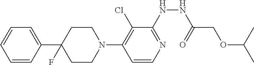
C1(C2=CC=CC=C2)(F)CCN(C2=C(Cl)C(NNC(=O)COC(C)C)=NC=C2)CC1
